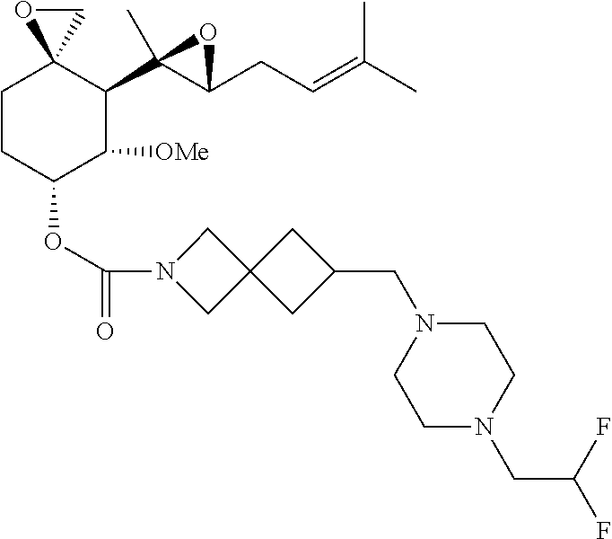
C1CC(OC(=O)N2CC3(C2)CC(CN2CCN(CC(F)F)CC2)C3)C([OMe])C(C2(C)C(CC=C(C)C)O2)C12CO2
